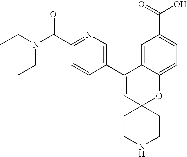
CCN(C(C1=NC=C(C2=CC3(OC4=CC=C(C(O)=O)C=C24)CCNCC3)C=C1)=O)CC
